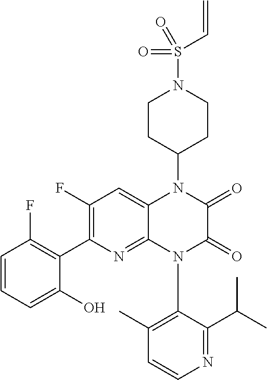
C1=CN=C(C(C)C)C(N2C3=NC(C4=C(F)C=CC=C4O)=C(F)C=C3N(C3CCN(S(=O)(=O)C=C)CC3)C(=O)C2=O)=C1C
